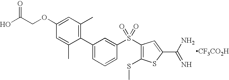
CC1=CC(OCC(O)=O)=CC(C)=C1C1=CC=CC(S(C2=C(SC)SC(C(N)=N)=C2)(=O)=O)=C1.[CF3CO2H]
